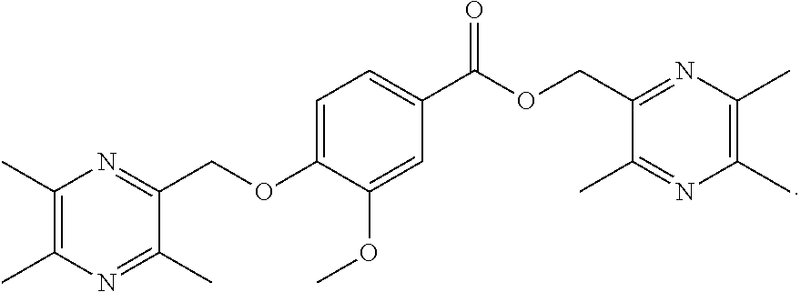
C1=C(OCC2=NC(C)=C(C)N=C2C)C(OC)=CC(C(OCC2=NC(C)=C(C)N=C2C)=O)=C1
